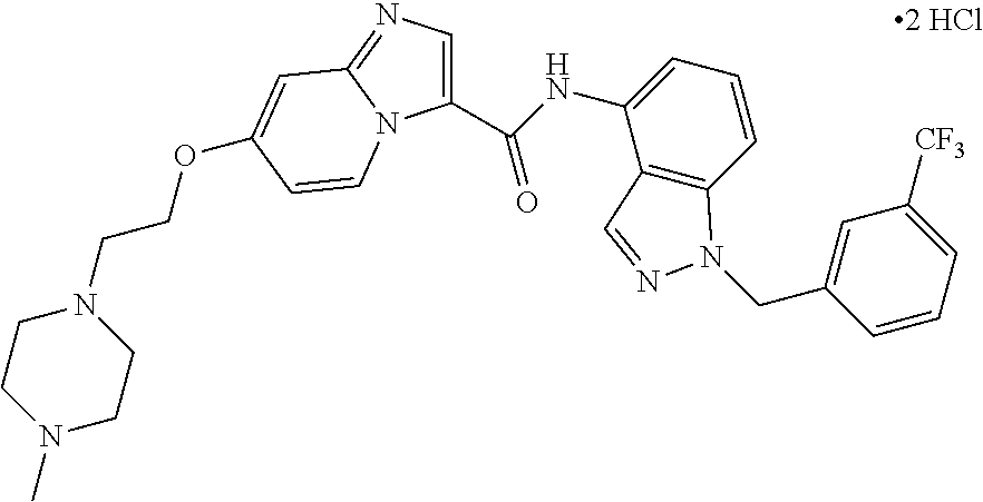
C1CN(C)CCN1CCOC1=CC2=NC=C(C(=O)NC3=CC=CC4=C3C=NN4CC3=CC([CF3])=CC=C3)N2C=C1
